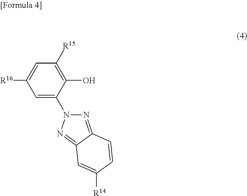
C1=C(N2N=C3C(=N2)C=C([R14])C=C3)C(O)=C([R15])C=C1[R16]
